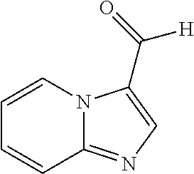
C([H])(=O)C1=CN=C2C=CC=CN21
